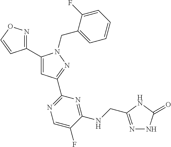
C1(C2=NOC=C2)=CC(C2=NC=C(F)C(NCC3=NNC(=O)N3)=N2)=NN1CC1=CC=CC=C1F
